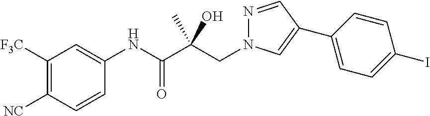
C(C(C(NC1=CC([F3C])=C([NC])C=C1)=O)(O)C)N1N=CC(C2=CC=C(I)C=C2)=C1
